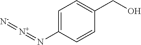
C1=C(N=[N+]=[N-])C=CC(CO)=C1
